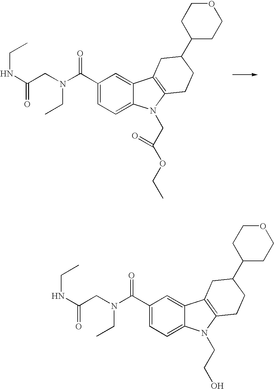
C1(C(N(CC(NCC)=O)CC)=O)=CC=C2C(=C1)C1=C(N2CC(OCC)=O)CCC(C2CCOCC2)C1.C1(C(N(CC(NCC)=O)CC)=O)=CC=C2C(=C1)C1=C(N2CCO)CCC(C2CCOCC2)C1
